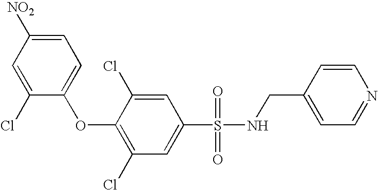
O(C1=C(Cl)C=C(S(=O)(=O)NCC2=CC=NC=C2)C=C1Cl)C1=CC=C([NO2])C=C1Cl
